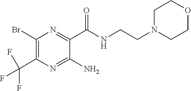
C1(Br)=C(C(F)(F)F)N=C(N)C(C(=O)NCCN2CCOCC2)=N1
